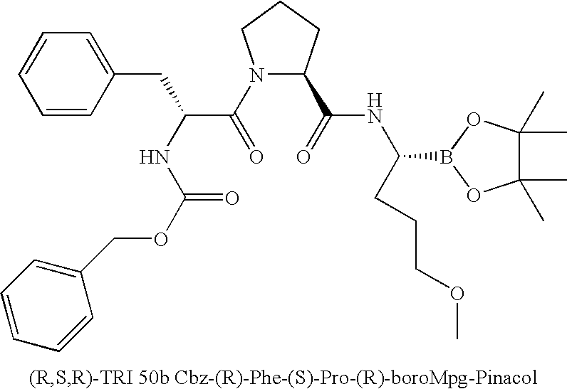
N1(C(=O)C(CC2=CC=CC=C2)NC(OCC2=CC=CC=C2)=O)C(C(=O)NC(CCCOC)B2OC(C)(C)C(C)(C)O2)CCC1
